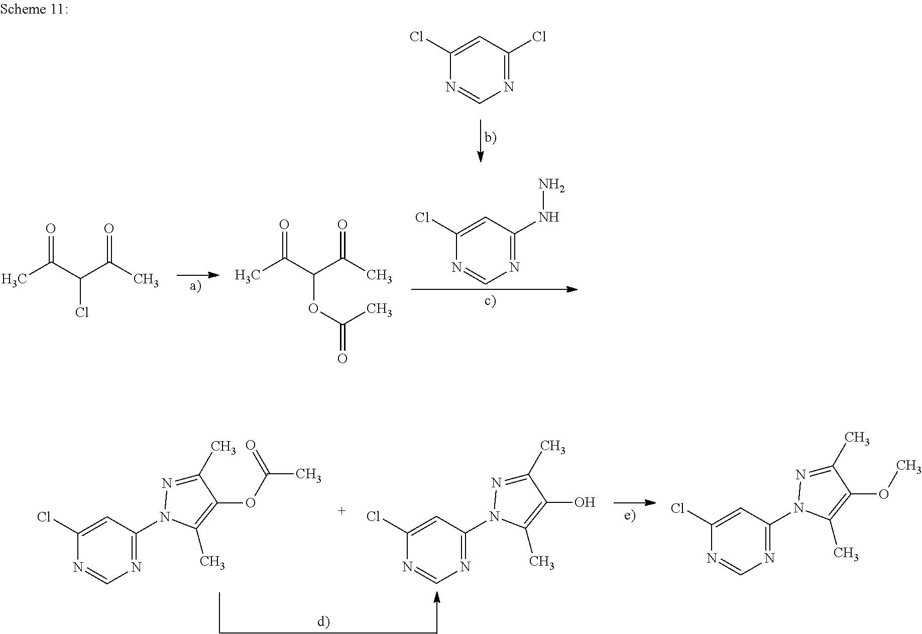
N1=C(Cl)C=C(Cl)N=C1.N1=C(NN)C=C(Cl)N=C1.O=C(C)C(Cl)C(=O)C.O=C(C)C(OC(=O)C)C(=O)C.N1=C(N2N=C(C)C(OC(=O)C)=C2C)C=C(Cl)N=C1.ClC1=CC(N2N=C(C)C(O)=C2C)=NC=N1.ClC1=CC(N2N=C(C)C(OC)=C2C)=NC=N1
